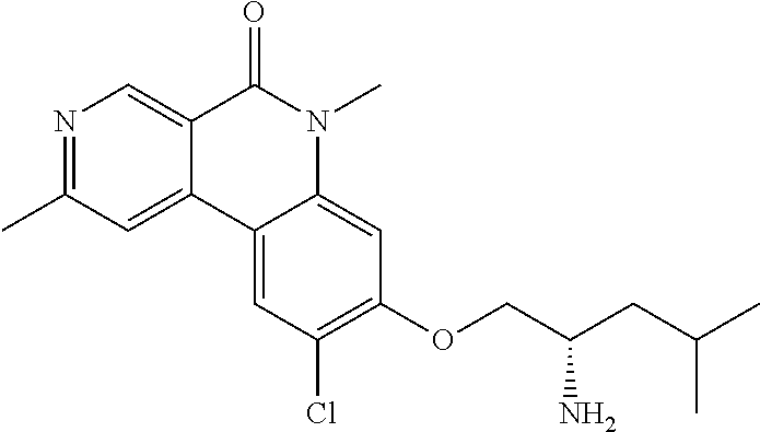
N1=C(C)C=C2C(=C1)C(=O)N(C)C1=CC(OCC(CC(C)C)N)=C(Cl)C=C21
